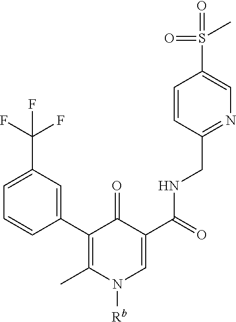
C1(C2=C(C)N([Rb])C=C(C(=O)NCC3=NC=C(S(=O)(=O)C)C=C3)C2=O)=CC(C(F)(F)F)=CC=C1
